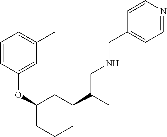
C1=CC(OC2CC(C(CNCC3=CC=NC=C3)C)CCC2)=CC(C)=C1
